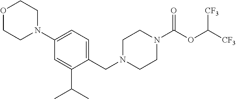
C1(CN2CCN(C(=O)OC([CF3])[CF3])CC2)=CC=C(N2CCOCC2)C=C1C(C)C
